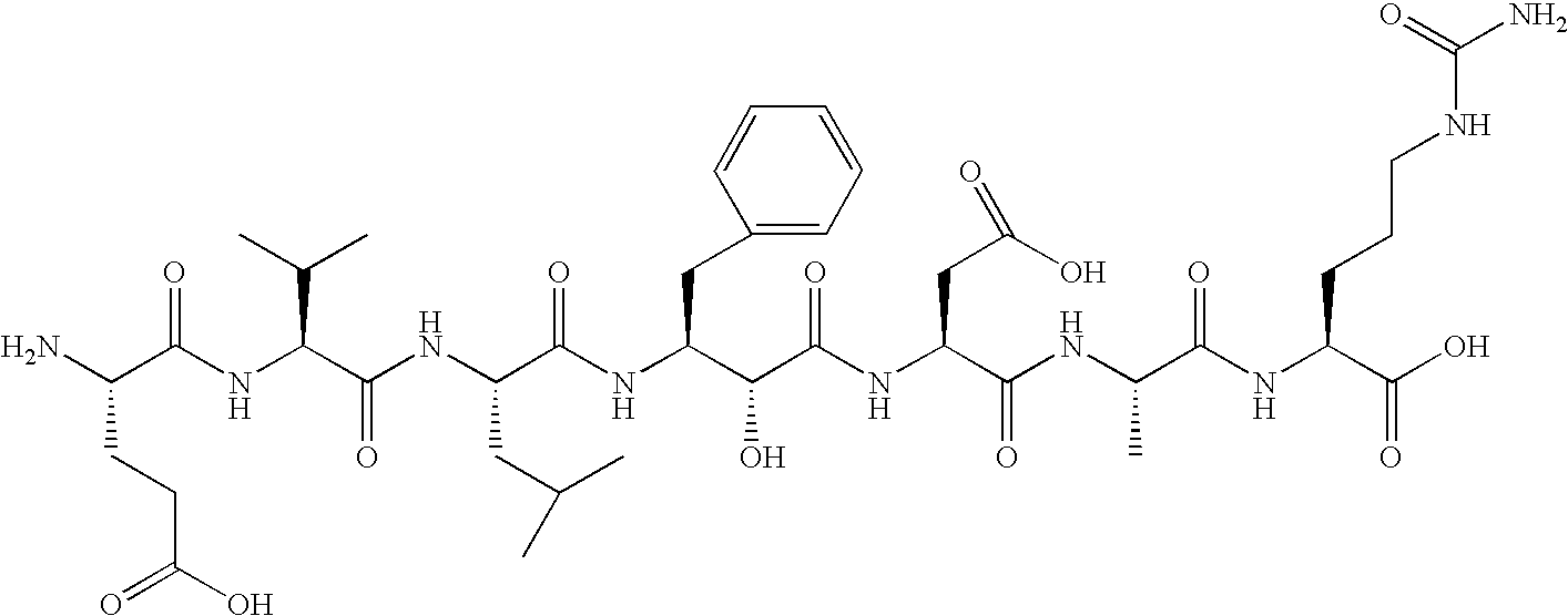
NC(C(NC(C(NC(C(NC(C(C(NC(C(NC(C(NC(C(O)=O)CCCNC(N)=O)=O)C)=O)CC(O)=O)=O)O)CC1=CC=CC=C1)=O)CC(C)C)=O)C(C)C)=O)CCC(O)=O
